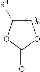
C1C([R4])OC(=O)O1
